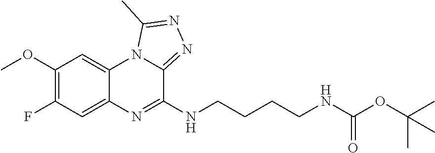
C1=C2C(=CC(OC)=C1F)N1C(=NN=C1C)C(NCCCCNC(OC(C)(C)C)=O)=N2
